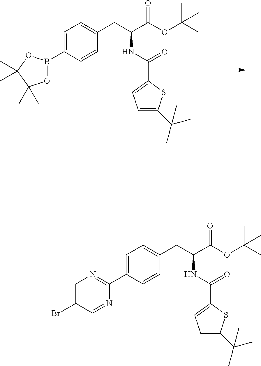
C1=CC(B2OC(C)(C)C(C)(C)O2)=CC=C1CC(C(OC(C)(C)C)=O)NC(=O)C1=CC=C(C(C)(C)C)S1.C1=CC(C2=NC=C(Br)C=N2)=CC=C1CC(C(OC(C)(C)C)=O)NC(=O)C1=CC=C(C(C)(C)C)S1
